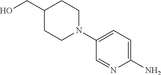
C1(CO)CCN(C2=CC=C(N)N=C2)CC1
